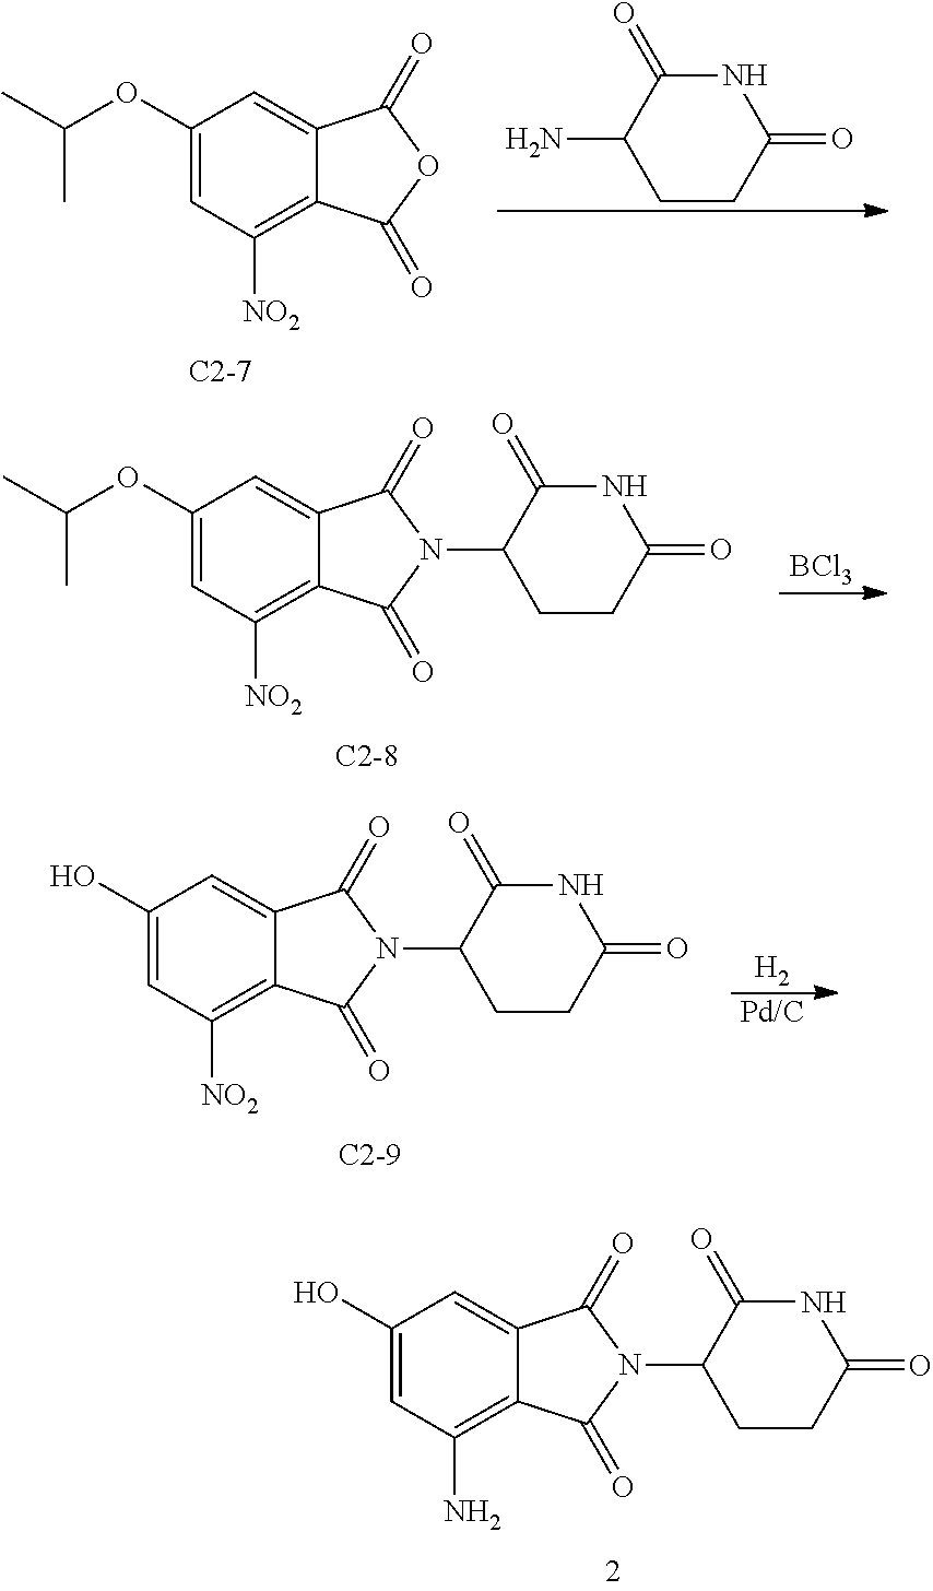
C1(OC(C)C)=CC([NO2])=C2C(=C1)C(=O)OC2=O.NC1CCC(=O)NC1=O.C1(OC(C)C)=CC([NO2])=C2C(=C1)C(=O)N(C1CCC(=O)NC1=O)C2=O.[BCl3].C1(O)=CC([NO2])=C2C(=C1)C(=O)N(C1CCC(=O)NC1=O)C2=O.[H2].[Pd/C].C1(O)=CC(N)=C2C(=C1)C(=O)N(C1CCC(=O)NC1=O)C2=O
